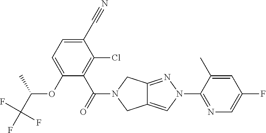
O(C1=CC=C(C#N)C(Cl)=C1C(=O)N1CC2=CN(C3=NC=C(F)C=C3C)N=C2C1)C(C(F)(F)F)C
